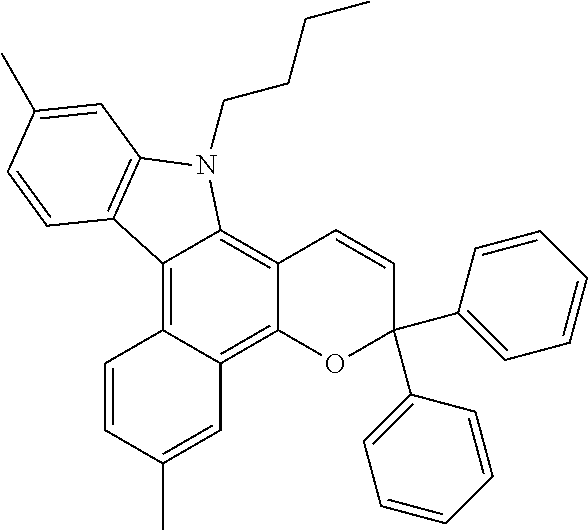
C12=C3C(=C4C(=C1N(CCCC)C1=C2C=CC(C)=C1)C=CC(C1=CC=CC=C1)(C1=CC=CC=C1)O4)C=C(C)C=C3
